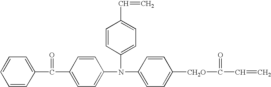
C1=CC=CC(C(C2=CC=C(N(C3=CC=C([CH2O]C(C=C)=O)C=C3)C3=CC=C(C=C)C=C3)C=C2)=O)=C1
